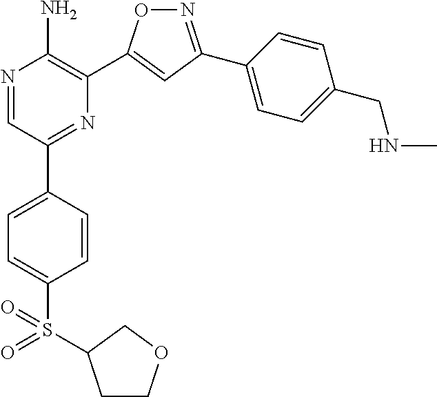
N1=C(C2=CC=C(CNC)C=C2)C=C(C2=C(N)N=CC(C3=CC=C(S(=O)(=O)C4CCOC4)C=C3)=N2)O1
